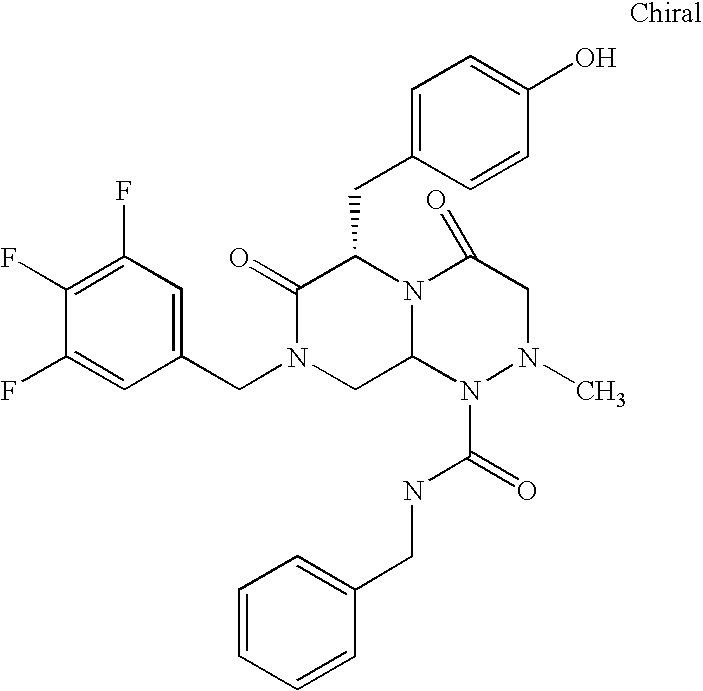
C1(F)=CC(CN2CC3N(C(CC4=CC=C(O)C=C4)C2=O)C(=O)CN(C)N3C(=O)NCC2=CC=CC=C2)=CC(F)=C1F
